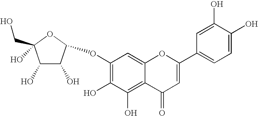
C1(OC2C(O)C(O)C(O)(CO)O2)=C(O)C(O)=C2C(=C1)OC(C1=CC=C(O)C(O)=C1)=CC2=O
